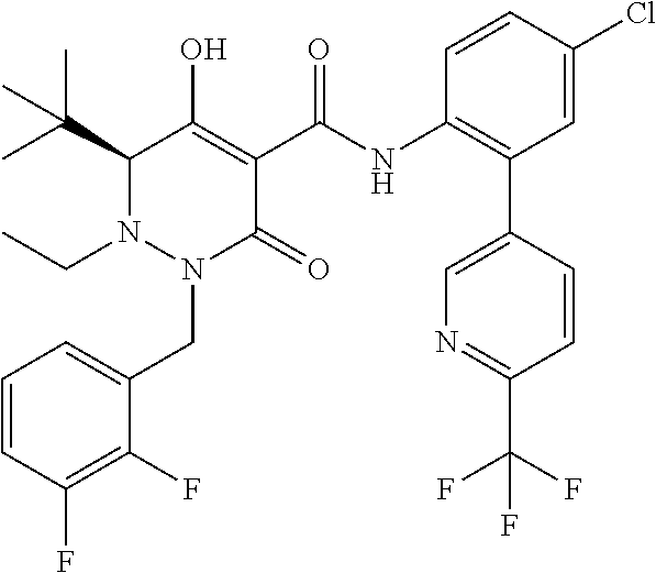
C1=CC(F)=C(F)C(CN2C(=O)C(C(=O)NC3=C(C4=CN=C(C(F)(F)F)C=C4)C=C(Cl)C=C3)=C(O)C(C(C)(C)C)N2CC)=C1
